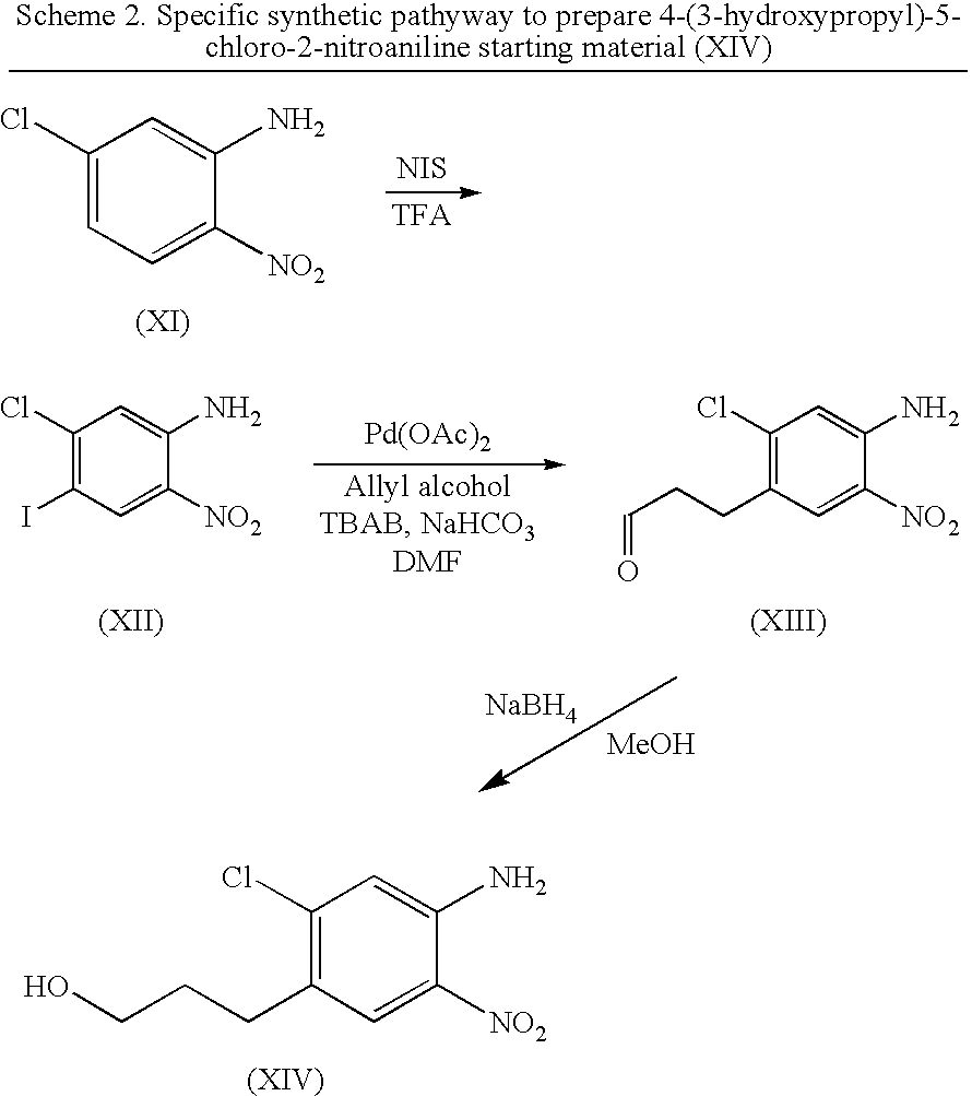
C1(Cl)=C(CCCO)C=C([NO2])C(N)=C1.C1(Cl)=CC=C([NO2])C(N)=C1.[NIS].[Pd(OAc)2].C1(Cl)=C(I)C=C([NO2])C(N)=C1.[NaBH4].[MeOH].C1(Cl)=C(CCC=O)C=C([NO2])C(N)=C1
